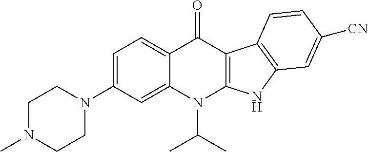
C12=CC=C(N3CCN(C)CC3)C=C1N(C(C)C)C1=C(C2=O)C2=C(N1)C=C([CN])C=C2
